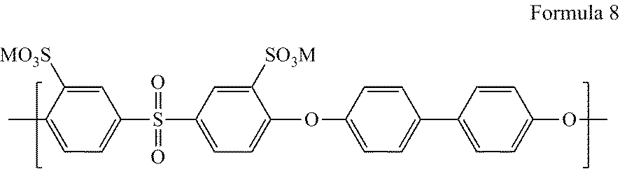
C1=C([MO3S])C(C)=CC=C1S(C1=CC=C(OC2=CC=C(C3=CC=C(OC)C=C3)C=C2)C([SO3M])=C1)(=O)=O
